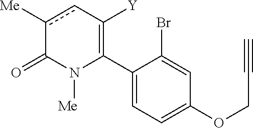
C1(C2=C([Y])cc([Me])C(=O)N2[Me])=CC=C(OCC#C)C=C1Br
